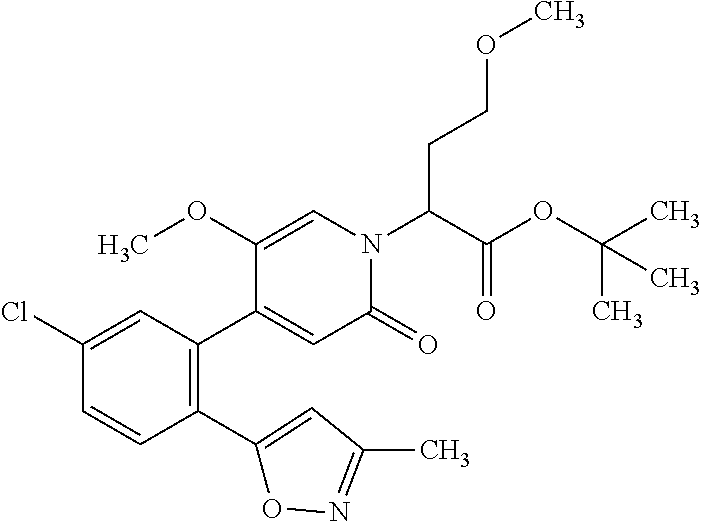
C1(Cl)=CC(C2=CC(=O)N(C(C(=O)OC(C)(C)C)CCOC)C=C2OC)=C(C2=CC(C)=NO2)C=C1
